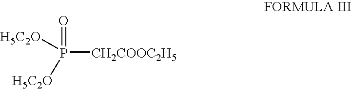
P([CH2COOC2H5])([H5C2O])([H5C2O])=O
